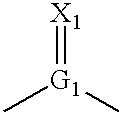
C[G1](C)=[X1]
